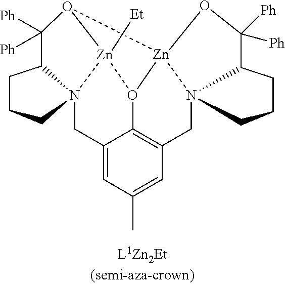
C12=CC(C)=CC3=C1O1[Zn]4([Et])N5(C2)CCCC5C([Ph])([Ph])O4[Zn]12N1(C3)C(CCC1)C([Ph])([Ph])O2
